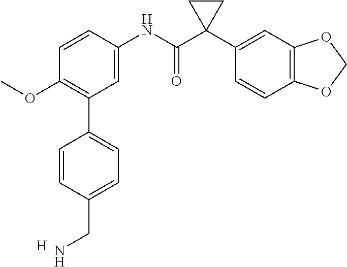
C1=C(NC(C2(C3=CC4=C(C=C3)OCO4)CC2)=O)C=CC(OC)=C1C1=CC=C(CN)C=C1.[H]
